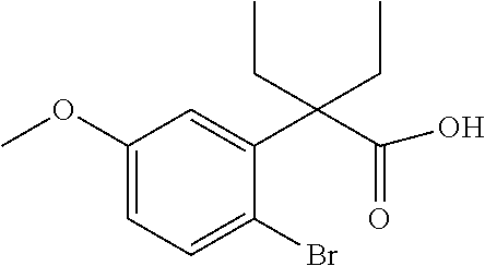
C1(OC)=CC=C(Br)C(C(C(O)=O)(CC)CC)=C1
